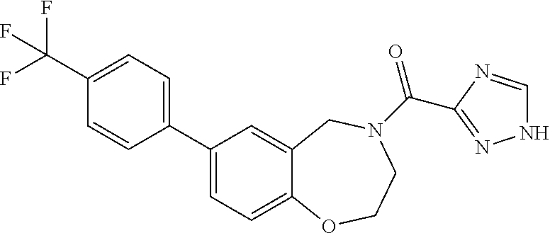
C1=C2C(=CC(C3=CC=C(C(F)(F)F)C=C3)=C1)CN(C(=O)C1=NNC=N1)CCO2
